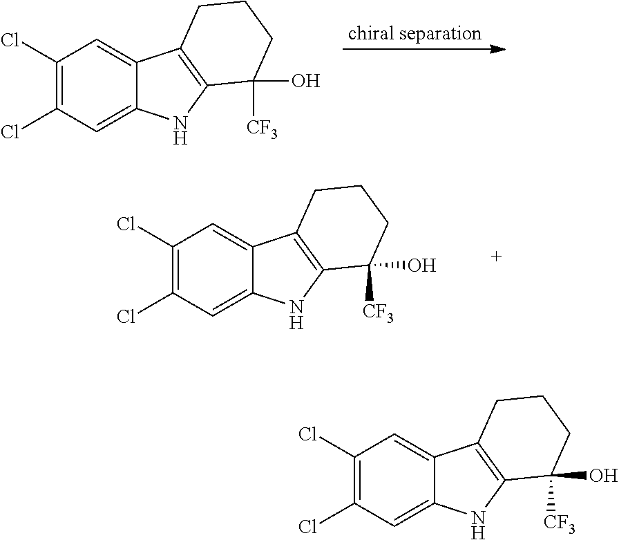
C1(Cl)=C(Cl)C=C2C(=C1)C1=C(N2)C([CF3])(O)CCC1.C1(Cl)=C(Cl)C=C2C(=C1)C1=C(N2)C([CF3])(O)CCC1.C1(Cl)=C(Cl)C=C2C(=C1)C1=C(N2)C([CF3])(O)CCC1
